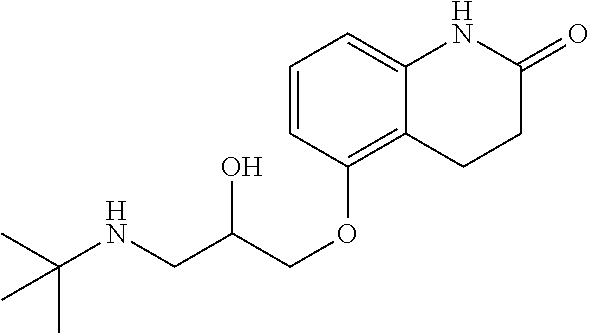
C1=CC(OCC(CNC(C)(C)C)O)=C2C(=C1)NC(=O)CC2
